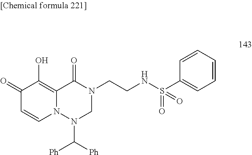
C12=C(O)C(=O)C=CN1N(C([Ph])[Ph])CN(CCNS(C1=CC=CC=C1)(=O)=O)C2=O
